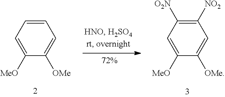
C1([MeO])=CC=CC=C1[OMe].C1([MeO])=CC([O2N])=C([NO2])C=C1[OMe]
